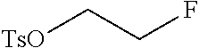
[TsO]CCF
